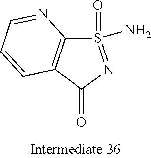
S1(=O)(N)=NC(=O)C2=C1N=CC=C2
